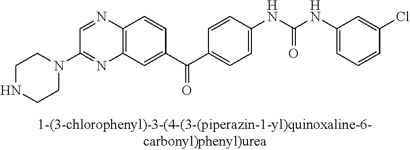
N1=C(N2CCNCC2)C=NC2=C1C=C(C(C1=CC=C(NC(NC3=CC=CC(Cl)=C3)=O)C=C1)=O)C=C2
